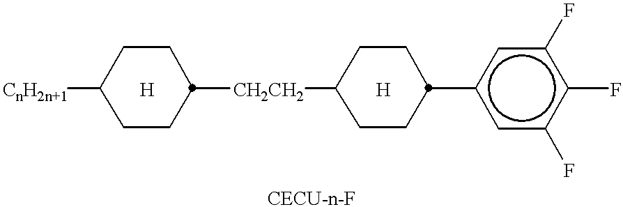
[CnH2n+1]C1CCC([CH2CH2]C2CCC(c3cc(F)c(F)c(F)c3)CC2)CC1.[H].[H]
